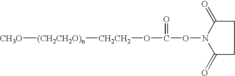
[CH3O][(CH2CH2O)n][CH2CH2]OC(ON1C(=O)CCC1=O)=O
